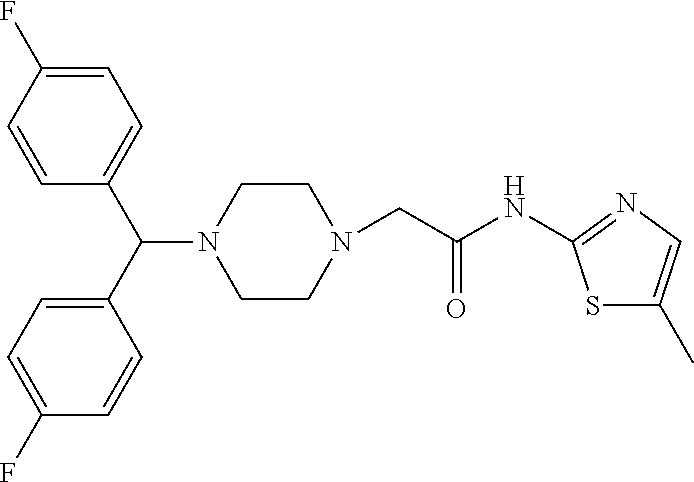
C1CN(CC(NC2=NC=C(C)S2)=O)CCN1C(C1=CC=C(F)C=C1)C1=CC=C(F)C=C1
